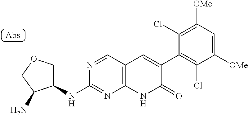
N1=CC2=C(N=C1NC1COCC1N)NC(=O)C(C1=C(Cl)C([OMe])=CC([OMe])=C1Cl)=C2
